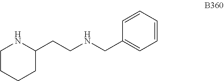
C1(CCNCC2=CC=CC=C2)NCCCC1
